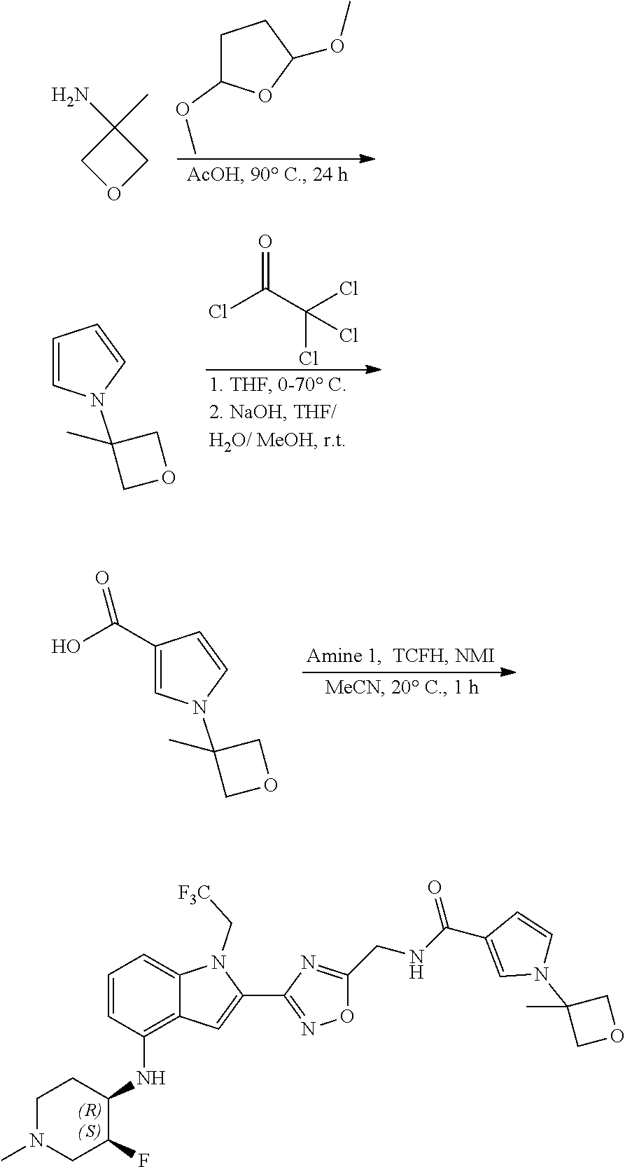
C1C(OC)OC(OC)C1.C1OCC1(N)C.C1=CN(C2(C)COC2)C=C1.ClC(C(Cl)(Cl)Cl)=O.C1(C(O)=O)=CN(C2(C)COC2)C=C1.C1=CC(NC2CCN(C)CC2F)=C2C(=C1)N(C[F3C])C(C1=NOC(CNC(C3=CN(C4(C)COC4)C=C3)=O)=N1)=C2
